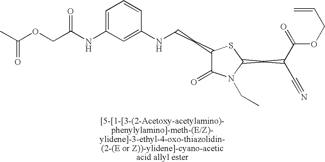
C1(CCNC2=CC(NC(COC(C)=O)=O)=CC=C2)C(=O)N(CC)C(CC(C(=O)OCC=C)C#N)S1
